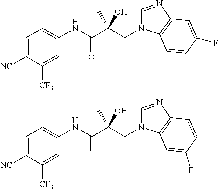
C1=C([NC])C([CF3])=CC(NC(C(CN2C=NC3=C2C=CC(F)=C3)(C)O)=O)=C1.C1=C([NC])C([CF3])=CC(NC(C(CN2C=NC3=C2C=C(F)C=C3)(C)O)=O)=C1
